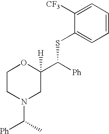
C1CN(C(C)[Ph])CC(C([Ph])SC2=CC=CC=C2[CF3])([H])O1
